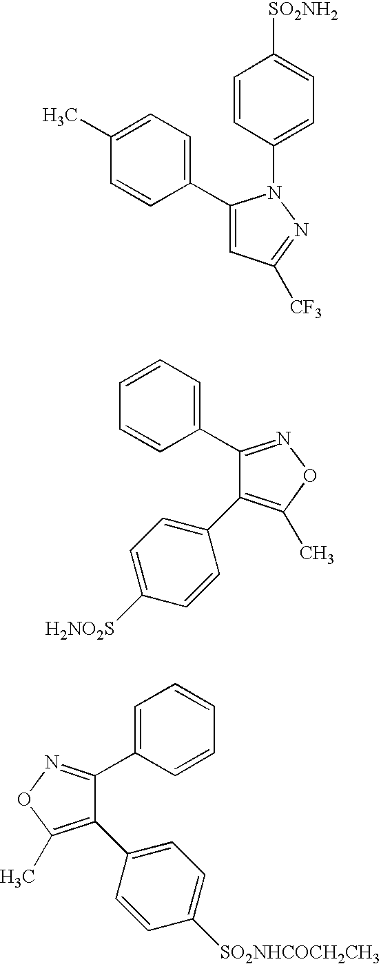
C1=CC(N2C(C3=CC=C(C)C=C3)=CC([CF3])=N2)=CC=C1[SO2NH2].C1(C2=NOC(C)=C2C2=CC=C([H2NO2S])C=C2)=CC=CC=C1.C1(C2=NOC(C)=C2C2=CC=C([SO2NHCOCH2CH3])C=C2)=CC=CC=C1
